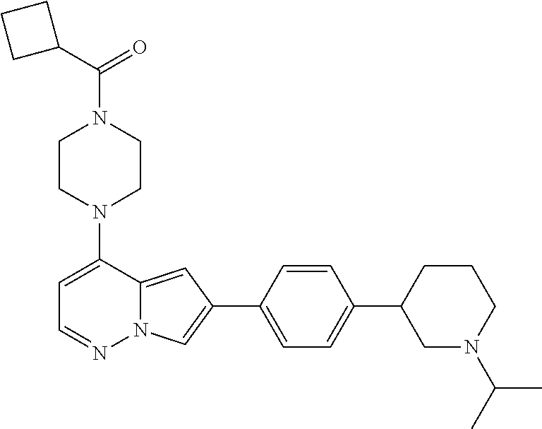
N1(C2=CC=NN3C2=CC(C2=CC=C(C4CN(C(C)C)CCC4)C=C2)=C3)CCN(C(C2CCC2)=O)CC1
